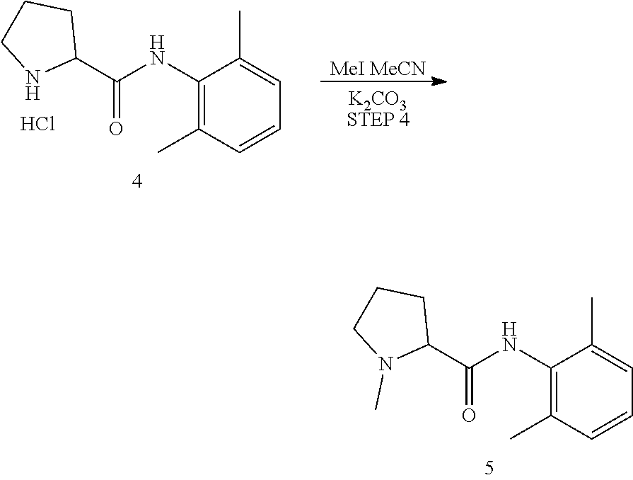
[MeI MeCN].[K2CO3STEP 4].O=C(C1CCCN1)NC1=C(C)C=CC=C1C.Cl.O=C(C1CCCN1C)NC1=C(C)C=CC=C1C
